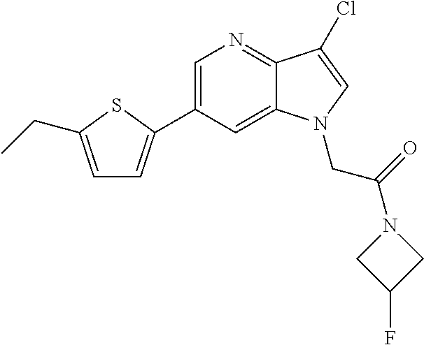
C1=C(C2=CC=C(CC)S2)C=C2C(=N1)C(Cl)=CN2CC(N1CC(F)C1)=O
